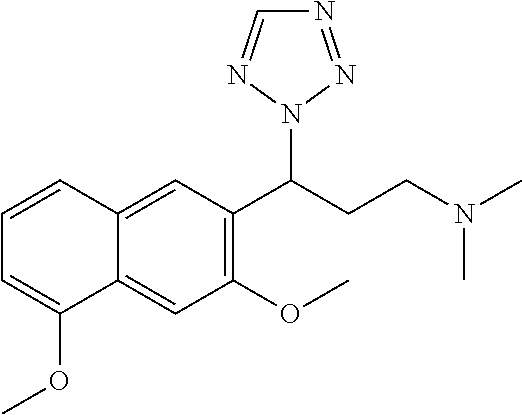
C1(OC)=C(C(CCN(C)C)N2N=NC=N2)C=C2C(=C1)C(OC)=CC=C2
